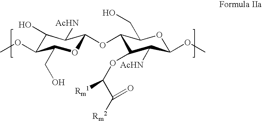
C1(O)C(OC)C(CO)OC(OC2C(OC([Rm1])C([Rm2])=O)C([AcHN])C(OC)OC2CO)C1[AcHN]
